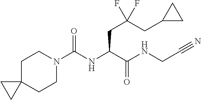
C1C2(CCN(C(NC(C(NCC#N)=O)CC(CC3CC3)(F)F)=O)C1)CC2
